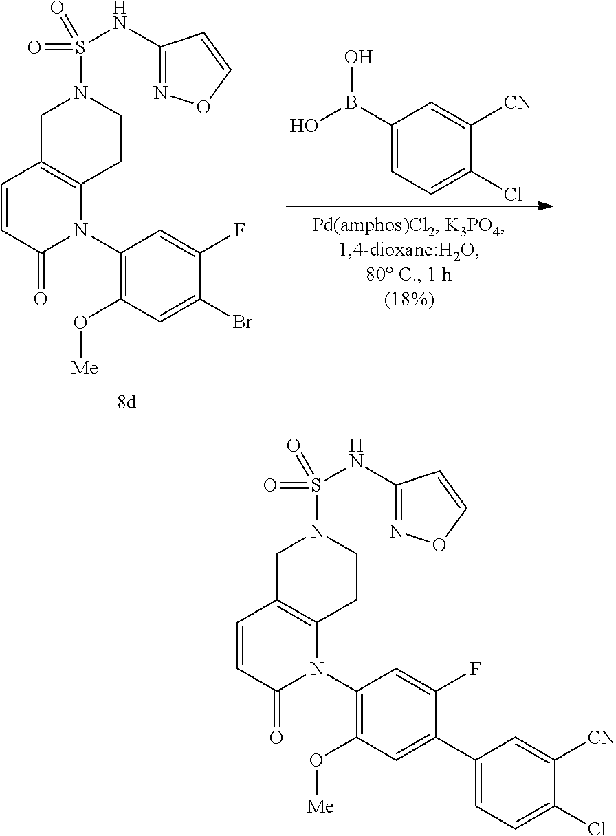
C1C2=C(CCN1S(=O)(=O)NC1=NOC=C1)N(C1=C(O[Me])C=C(C3=CC=C(Cl)C([CN])=C3)C(F)=C1)C(=O)C=C2.C1C2=C(CCN1S(=O)(=O)NC1=NOC=C1)N(C1=C(O[Me])C=C(Br)C(F)=C1)C(=O)C=C2.C1(B(O)O)=CC=C(Cl)C([CN])=C1
